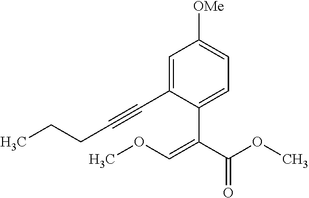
C1=C(C#CCCC)C(C(C(OC)=O)=COC)=CC=C1[OMe]
